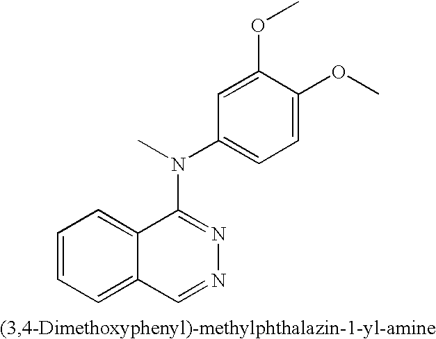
C1=CC=C2C(=C1)C(N(C)C1=CC=C(OC)C(OC)=C1)=NN=C2
